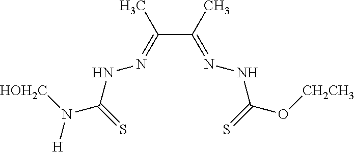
C(C(=NNC(O[CH2CH3])=S)C)(=NNC(N([HOH2C])[H])=S)C
